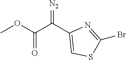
COC(C(C1=CSC(Br)=N1)=[N2])=O
